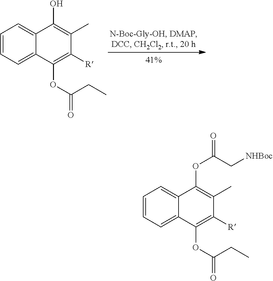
OC1=C(C)C([R])=C(OC(=O)CC)C2=CC=CC=C12.O(C1=C(C)C([R])=C(OC(=O)CC)C2=CC=CC=C12)C(C[NHBoc])=O
